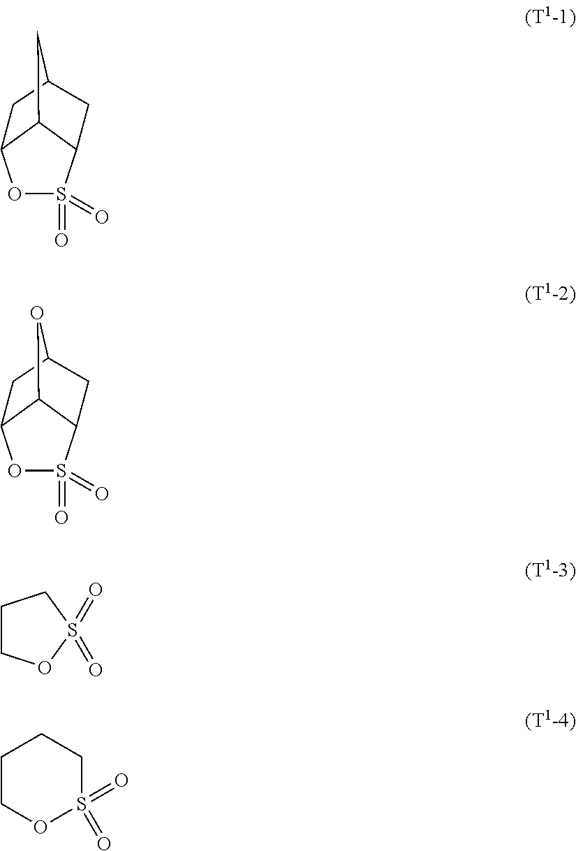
O1S(=O)(=O)C2C3C1CC(C2)C3.O1S(=O)(=O)C2C3C1CC(C2)O3.C1COS(=O)(=O)C1.C1COS(=O)(=O)CC1
